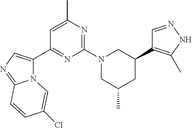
C1=NNC(C)=C1C1CN(C2=NC(C)=CC(C3=CN=C4N3C=C(Cl)C=C4)=N2)CC(C)C1
